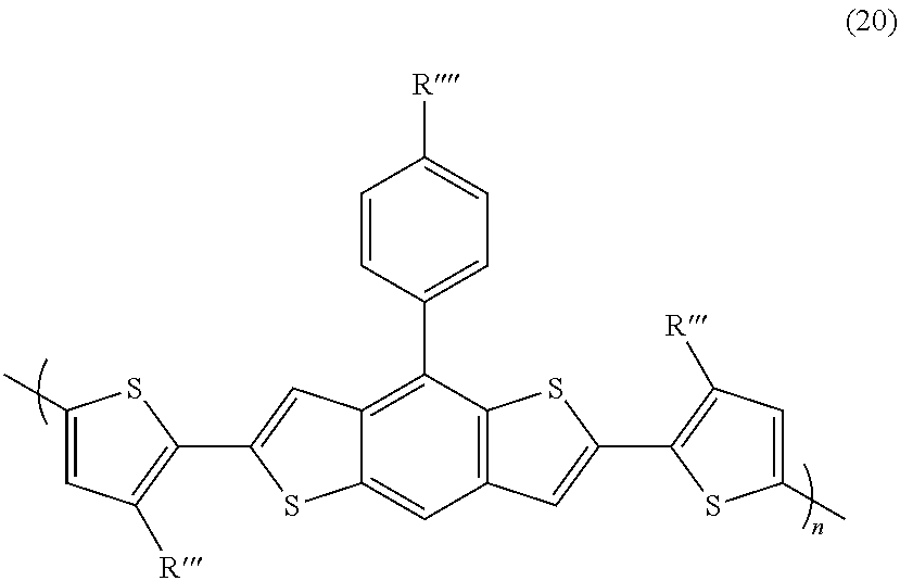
C1(C)=CC([R])=C(C2=CC3=C(C4=CC=C([R])C=C4)C4=C(C=C(C5=C([R])C=C(C)S5)S4)C=C3S2)S1
